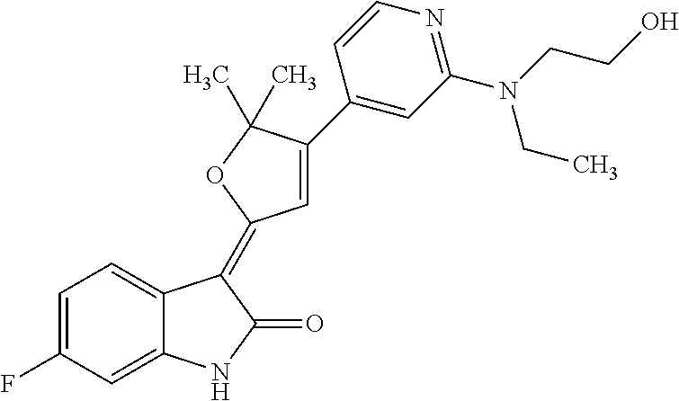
C1=C(F)C=C2C(=C1)C(=C1C=C(C3=CC(N(CC)CCO)=NC=C3)C(C)(C)O1)C(=O)N2
